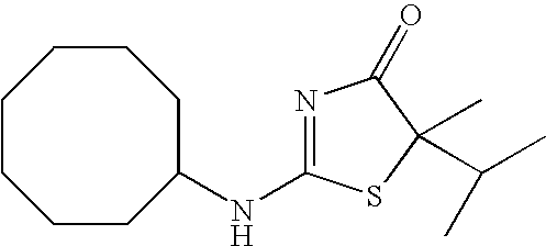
C1(NC2=NC(=O)C(C)(C(C)C)S2)CCCCCCC1
